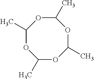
C1(C)OC(C)OC(C)OC(C)O1
